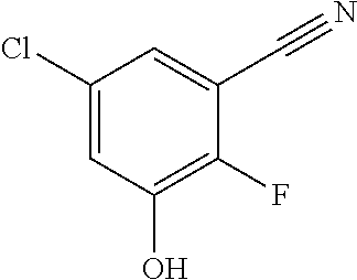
C1(Cl)=CC(O)=C(F)C(C#N)=C1
